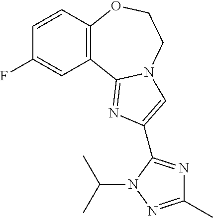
C1=CC2=C(C=C1F)C1=NC(C3=NC(C)=NN3C(C)C)=CN1CCO2
